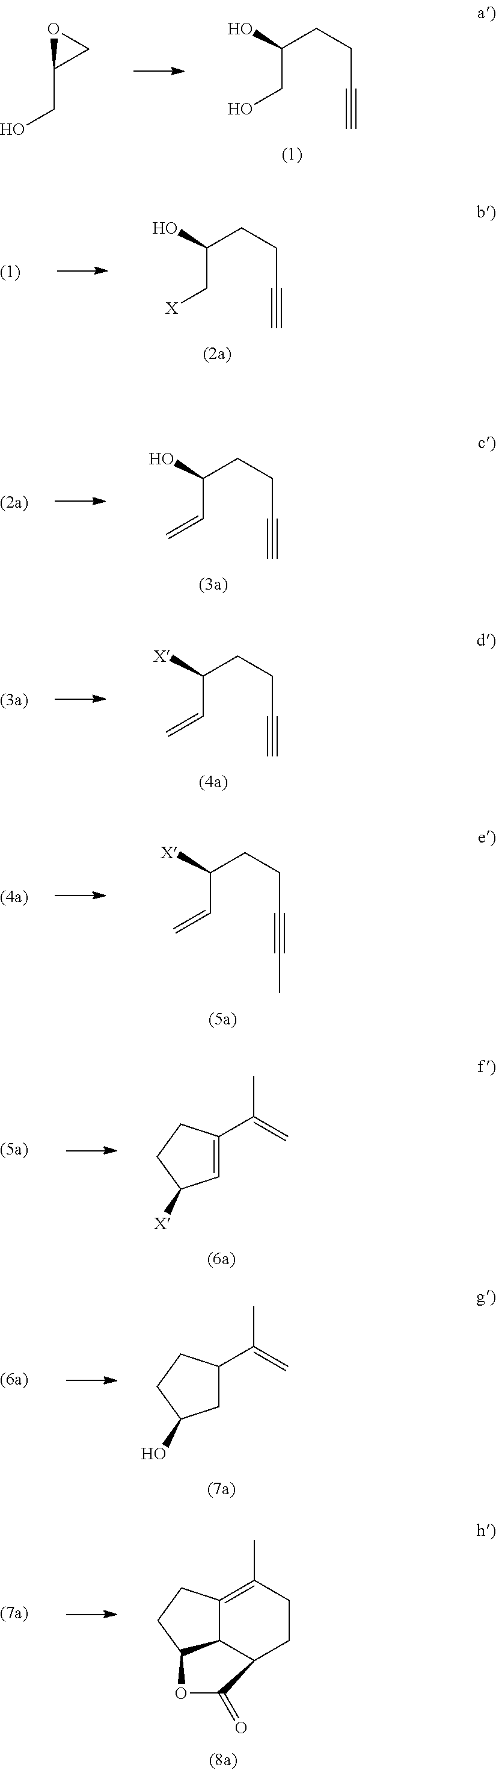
C(CO)(CCC#C)O.O1C(CO)C1.C(C[X])(CCC#C)O.C(C=C)(CCC#C)O.C(C=C)(CCC#C)[X].C(C=C)(CCC#CC)[X].C1=C(C(=C)C)CCC1[X].C1C(C(=C)C)CCC1O.C12C3=C(C)CCC1C(=O)OC2CC3
